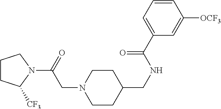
C1CC(CNC(C2=CC=CC([OCF3])=C2)=O)CCN1CC(N1CCCC1[CF3])=O
